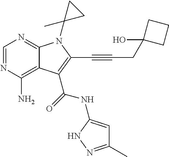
C1=NC(N)=C2C(=N1)N(C1(C)CC1)C(C#CCC1(O)CCC1)=C2C(=O)NC1=CC(C)=NN1
